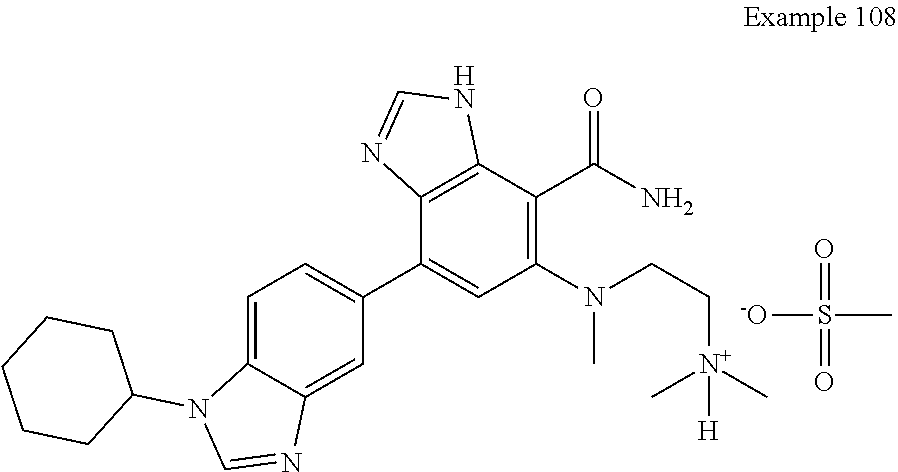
C12=C(C(C3=CC=C4C(=C3)N=CN4C3CCCCC3)=CC(N(C)CC[N+](C)(C)[H])=C1C(N)=O)N=CN2.O=S(=O)(C)[-O]
